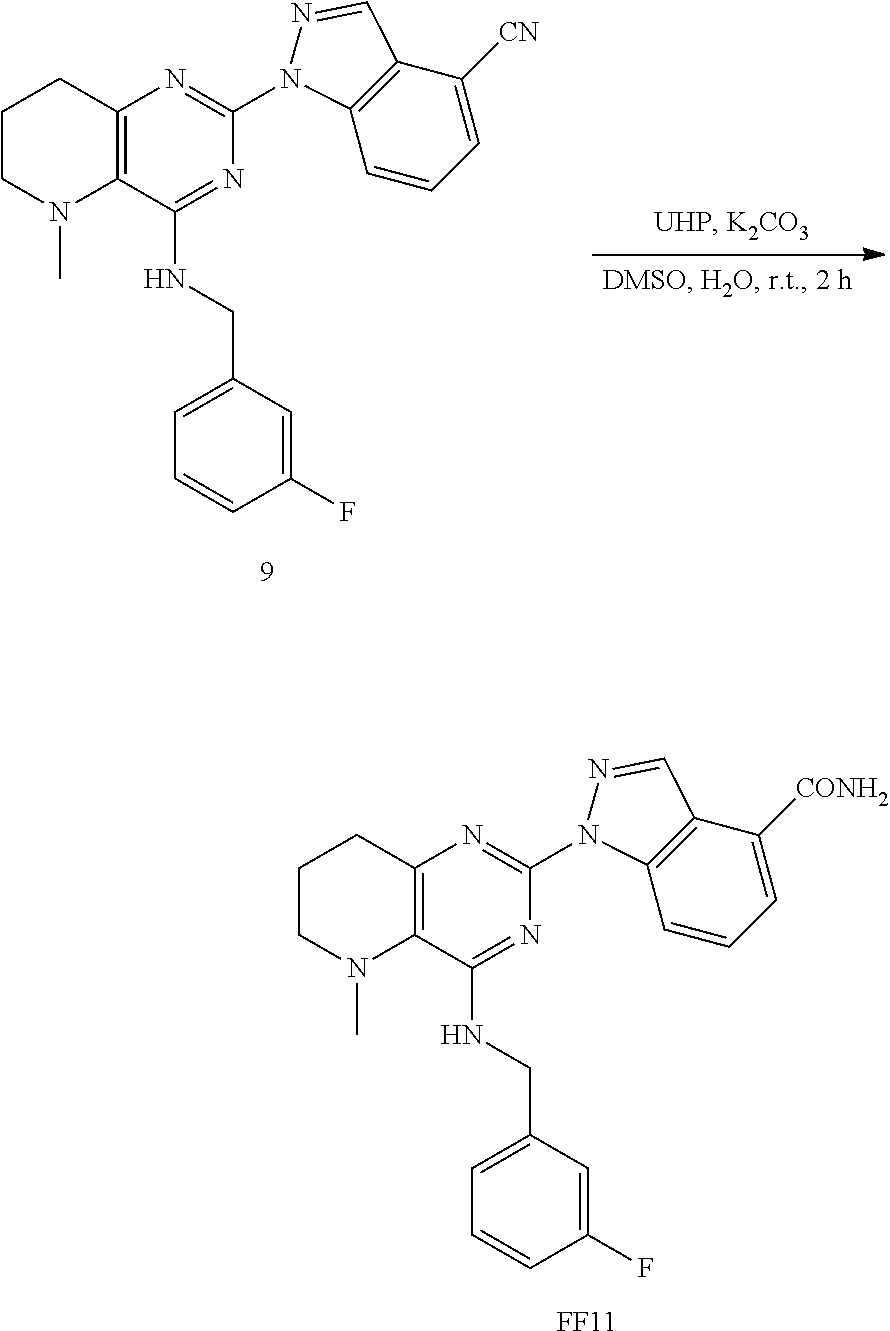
C1CCN(C)C2=C1N=C(N1C3=C(C([CN])=CC=C3)C=N1)N=C2NCC1=CC=CC(F)=C1.C1CCN(C)C2=C1N=C(N1C3=C(C([CONH2])=CC=C3)C=N1)N=C2NCC1=CC=CC(F)=C1.[FF11]
